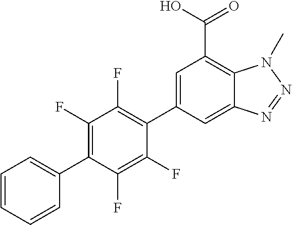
C1=C(C2=C(F)C(F)=C(C3=CC=CC=C3)C(F)=C2F)C=C2C(=C1C(O)=O)N(C)N=N2
